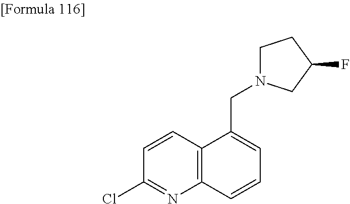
C12=C(C(CN3CCC(F)C3)=CC=C1)C=CC(Cl)=N2
